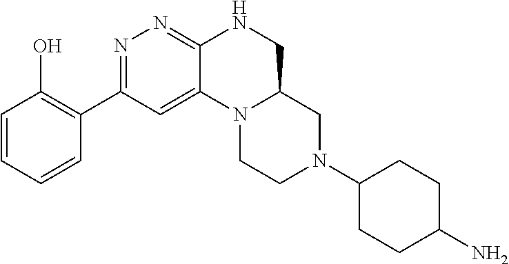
N1(C2CCC(N)CC2)CC2N(CC1)C1=CC(C3=C(O)C=CC=C3)=NN=C1NC2
